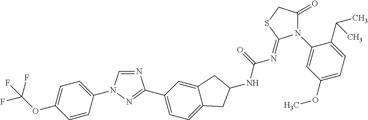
C1=CC(N2C=NC(C3=CC=C4C(=C3)CC(NC(=O)N=C3N(C5=CC(OC)=CC=C5C(C)C)C(=O)CS3)C4)=N2)=CC=C1OC(F)(F)F
